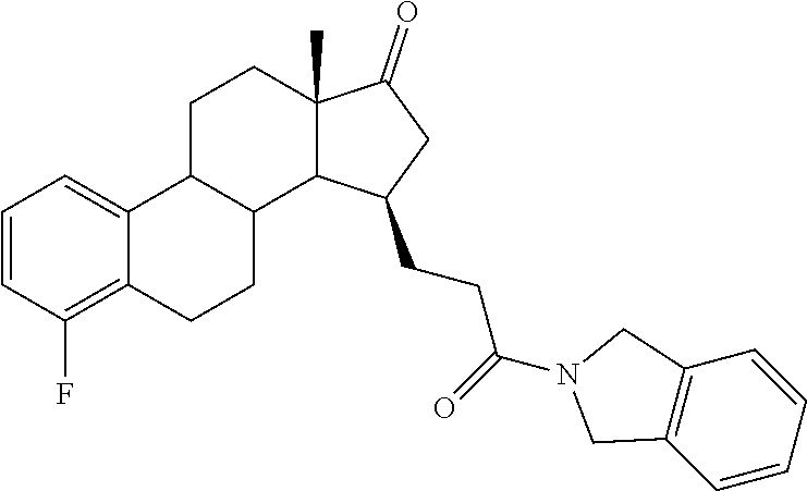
C1=CC(F)=C2C(=C1)C1C(CC2)C2C(C)(CC1)C(=O)CC2CCC(N1CC2=C(C1)C=CC=C2)=O
